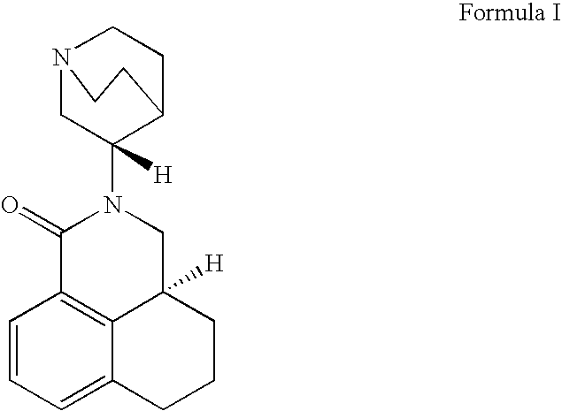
N12CC(N3C(=O)C4=C5C([H])(C3)CCCC5=CC=C4)([H])C(CC1)CC2
